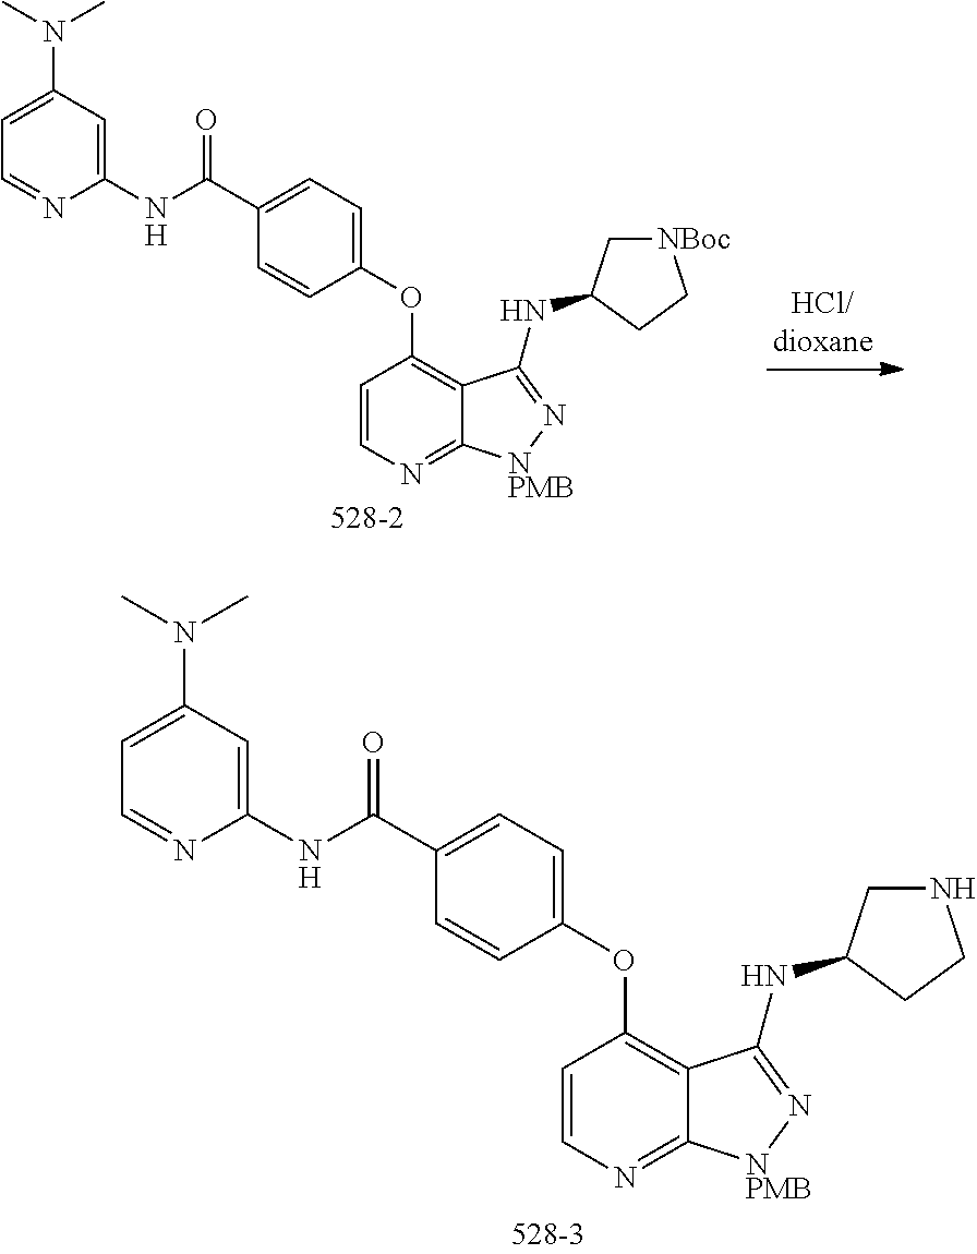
C1=CN=C2C(=C1OC1=CC=C(C(NC3=CC(N(C)C)=CC=N3)=O)C=C1)C(NC1C[NBoc]CC1)=N[NPMB]2.C1=CN=C2C(=C1OC1=CC=C(C(NC3=CC(N(C)C)=CC=N3)=O)C=C1)C(NC1CNCC1)=N[NPMB]2
